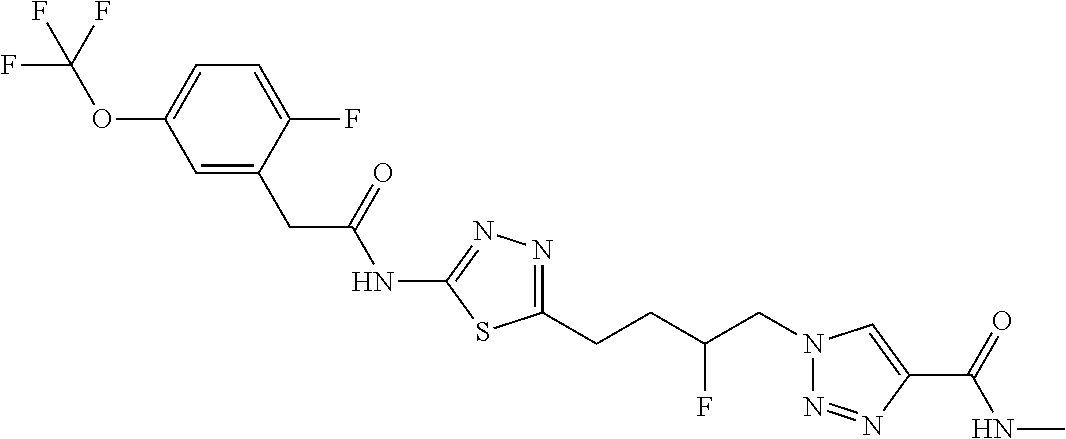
C1(NC(CC2=CC(OC(F)(F)F)=CC=C2F)=O)=NN=C(CCC(CN2N=NC(C(=O)NC)=C2)F)S1
